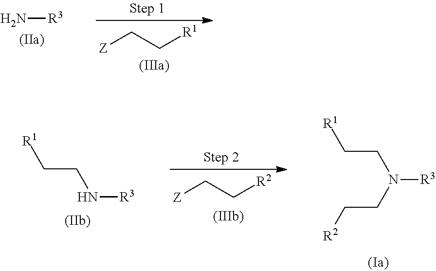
N[R3].[Z]CC[R1].[R1]CCN[R3].[Z]CC[R2].[R1]CCN([R3])CC[R2]
